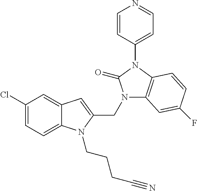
C12=CC(Cl)=CC=C1N(CCCC#N)C(CN1C3=C(N(C4=CC=NC=C4)C1=O)C=CC(F)=C3)=C2
